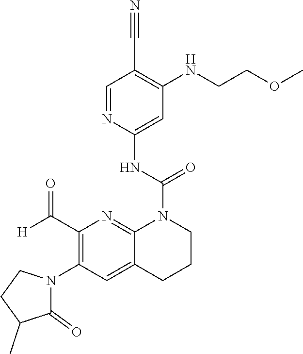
C1(C([H])=O)=C(N2C(=O)C(C)CC2)C=C2C(=N1)N(C(NC1=CC(NCCOC)=C(C#N)C=N1)=O)CCC2
